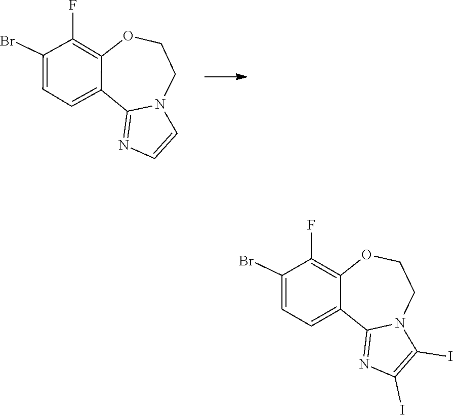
C12=NC=CN1CCOC1=C(F)C(Br)=CC=C21.C12=CC=C(Br)C(F)=C1OCCN1C2=NC(I)=C1I
